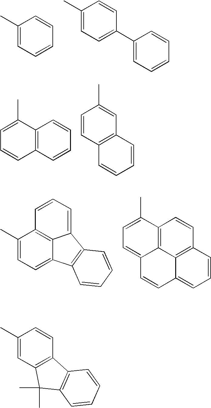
C1(C)=CC=CC=C1.C1(C)=CC=C(C2=CC=CC=C2)C=C1.C1=C(C)C2=C(C=C1)C=CC=C2.C1=CC2=C(C=C1C)C=CC=C2.C1(C)=CC=C2C3=C1C=CC=C3C1=C2C=CC=C1.C12=C3C4=C(C=C1)C=CC=C4C=CC3=CC=C2C.C1(C)=CC2=C(C=C1)C1=C(C2(C)C)C=CC=C1
